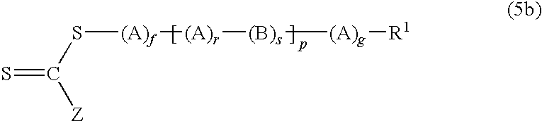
S=C(S[(A)f][(A)r][(B)s][(A)g][R1])[Z]
